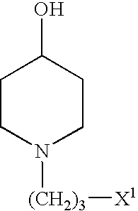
C1CN([(CH2)3][X1])CCC1O
